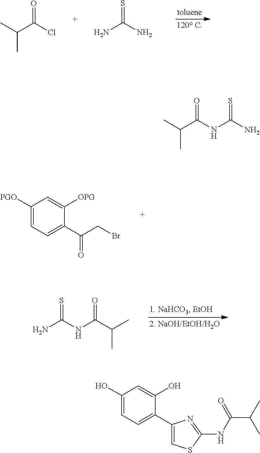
C(C(Cl)=O)(C)C.NC(N)=S.C1([PGO])=CC=C(C(=O)CBr)C([OPG])=C1.NC(NC(=O)C(C)C)=S.C(C(NC(N)=S)=O)(C)C.C1(O)=CC=C(C2=CSC(NC(C(C)C)=O)=N2)C(O)=C1
